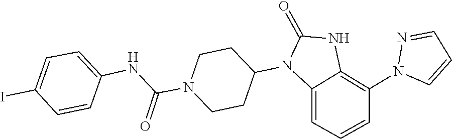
N1=CC=CN1C1=C2NC(=O)N(C3CCN(C(NC4=CC=C(I)C=C4)=O)CC3)C2=CC=C1
